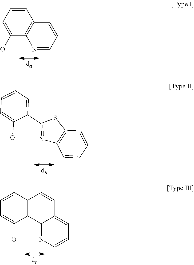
C1=CC2=C(C(O)=C1)N=CC=C2.C12=C(C=CC=C1)N=C(C1=CC=CC=C1O)S2.C12=C(C3=NC=CC=C3C=C1)C(O)=CC=C2
